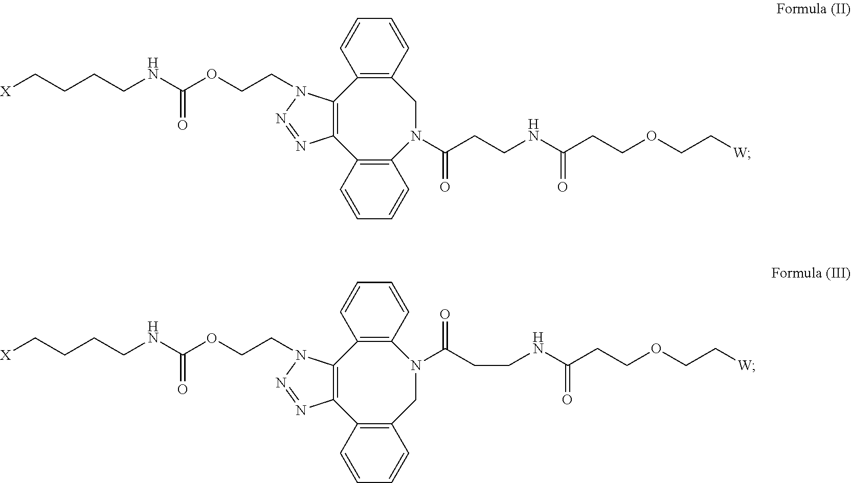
C(CCCNC(OCCN1C2=C(C3=C(N(C(CCNC(CCOCC[W])=O)=O)CC4=C2C=CC=C4)C=CC=C3)N=N1)=O)[X].C(CCCNC(OCCN1C2=C(C3=C(CN(C(CCNC(CCOCC[W])=O)=O)C4=C2C=CC=C4)C=CC=C3)N=N1)=O)[X]
